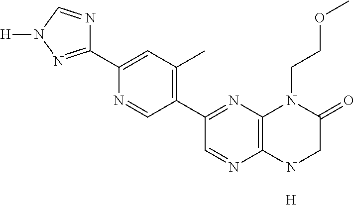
C12=C(NCC(=O)N1CCOC)N=CC(C1=C(C)C=C(C3=NN([H])C=N3)N=C1)=N2.[H]
